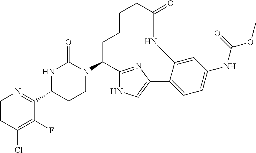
C1=CC(Cl)=C(F)C(C2CCN(C3C4=NC(=CN4)C4=CC=C(NC(OC)=O)C=C4NC(=O)CC=CC3)C(=O)N2)=N1
